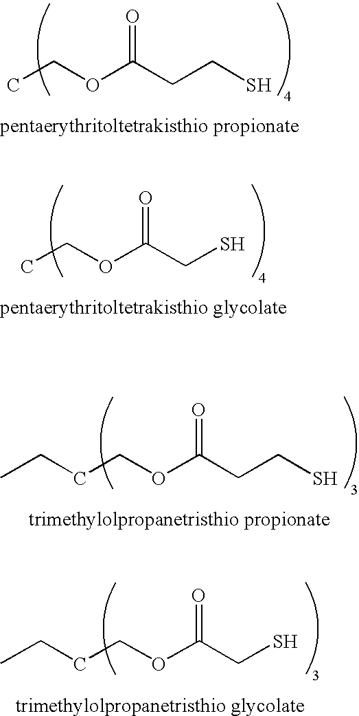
O=C(CCS)OCC.O=C(CS)OCC.O=C(CCS)OCCCC.O=C(CS)OCCCC
